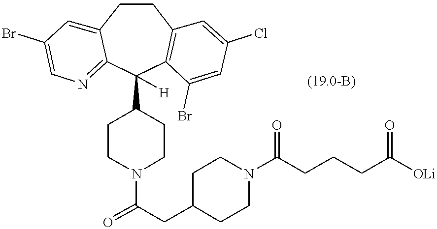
C1CC2=CC(Br)=CN=C2C(C2CCN(C(=O)CC3CCN(C(CCCC([OLi])=O)=O)CC3)CC2)([H])C2=C1C=C(Cl)C=C2Br
